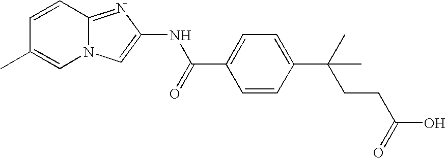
C1=CC2=NC(NC(C3=CC=C(C(CCC(O)=O)(C)C)C=C3)=O)=CN2C=C1C
